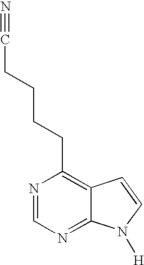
N1=CN=C2C(=C1CCCCC#N)C=CN2[H]
